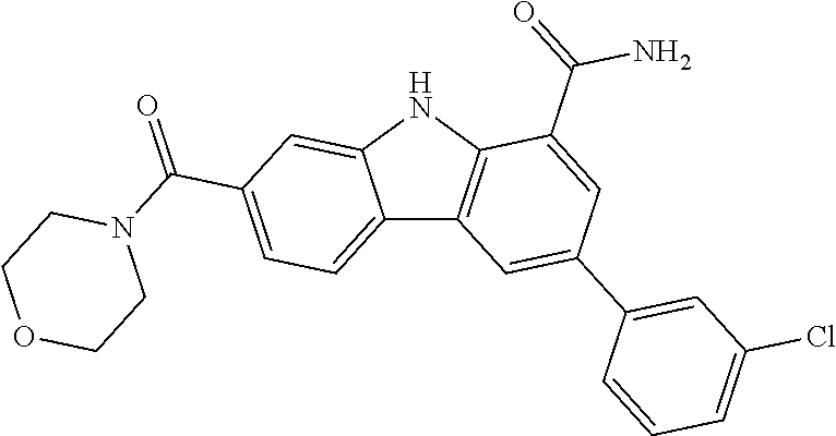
C12=CC=C(C(=O)N3CCOCC3)C=C1NC1=C2C=C(C2=CC(Cl)=CC=C2)C=C1C(=O)N
